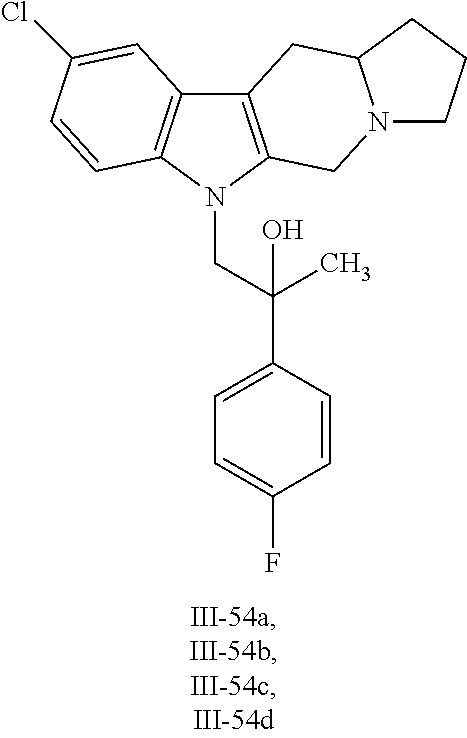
C12=C(N(CC(C3=CC=C(F)C=C3)(C)O)C3=C1C=C(Cl)C=C3)CN1C(C2)CCC1
